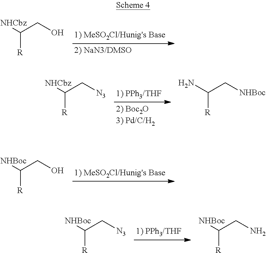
C([R])(CO)[NHCbz].C([R])(C[N3])[NHCbz].C([R])(C[NHBoc])N.C([R])(CO)[NHBoc].C([R])(C[N3])[NHBoc].C([R])(CN)[NHBoc]
